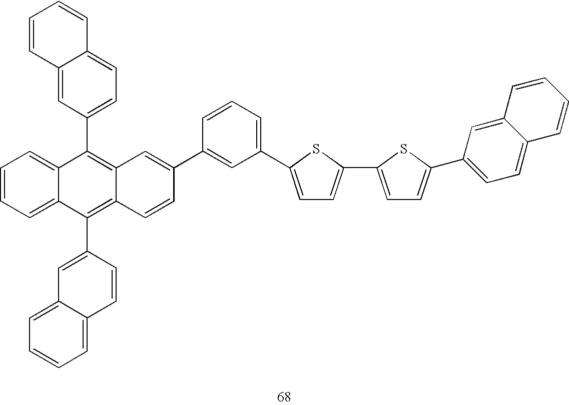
C1=CC=C2C(=C1)C(C1=CC=C3C(=C1)C=CC=C3)=C1C(=C2C2=CC3=CC=CC=C3C=C2)C=CC(C2=CC(C3=CC=C(C4=CC=C(C5=CC=C6C(=C5)C=CC=C6)S4)S3)=CC=C2)=C1
